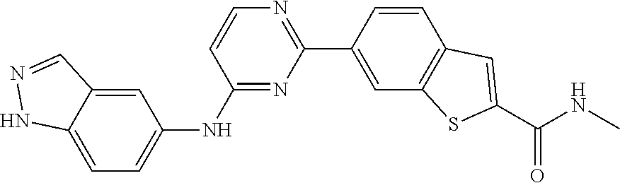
N(C)C(C1=CC2=C(C=C(C3=NC=CC(NC4=CC=C5C(=C4)C=NN5)=N3)C=C2)S1)=O
